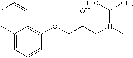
C12=CC=CC(OCC(CN(C)C(C)C)O)=C1C=CC=C2
